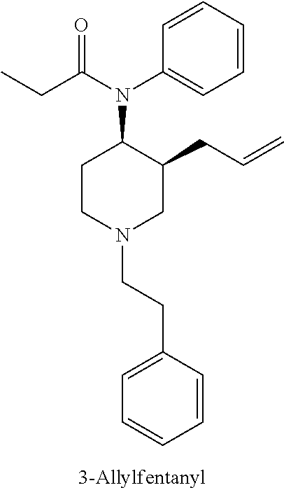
C1CN(CCC2=CC=CC=C2)CC(CC=C)C1N(C(=O)CC)C1=CC=CC=C1
